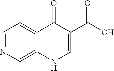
C1=NC=C2C(=C1)C(=O)C(C(O)=O)=CN2
